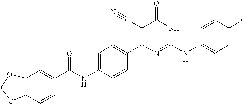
C1=CC(C2=C(C#N)C(=O)NC(NC3=CC=C(Cl)C=C3)=N2)=CC=C1NC(C1=CC2=C(C=C1)OCO2)=O
